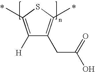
C1([H])=C(C)SC(C)=C1CC(O)=O
